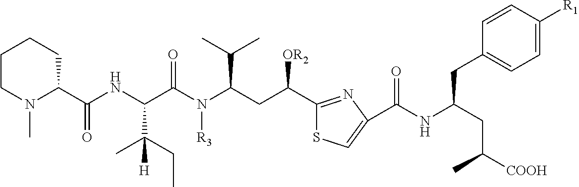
C1CN(C)C(C(NC(C(N(C(CC(C2=NC(C(NC(CC([COOH])C)CC3=CC=C([R1])C=C3)=O)=CS2)[OR2])C(C)C)[R3])=O)C(CC)(C)[H])=O)CC1
